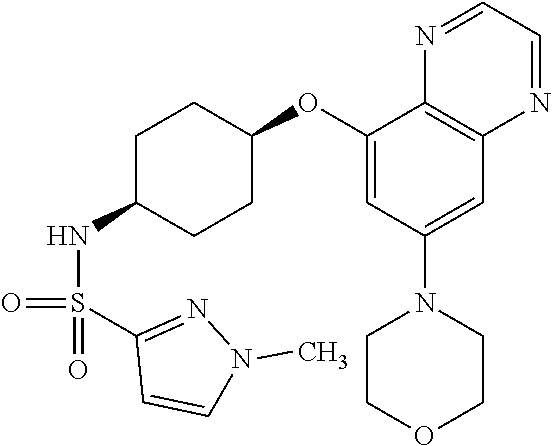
C1(OC2CCC(NS(C3=NN(C)C=C3)(=O)=O)CC2)=CC(N2CCOCC2)=CC2=C1N=CC=N2
